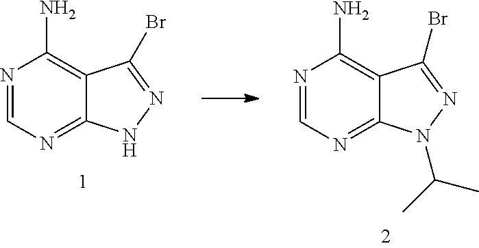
N1=CN=C2C(=C1N)C(Br)=NN2C(C)C.N1=CN=C2C(=C1N)C(Br)=NN2
